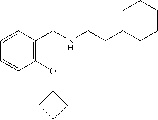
C1=CC(OC2CCC2)=C(CNC(CC2CCCCC2)C)C=C1
